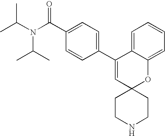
C(C1=CC=C(C2=CC3(OC4=CC=CC=C24)CCNCC3)C=C1)(=O)N(C(C)C)C(C)C
